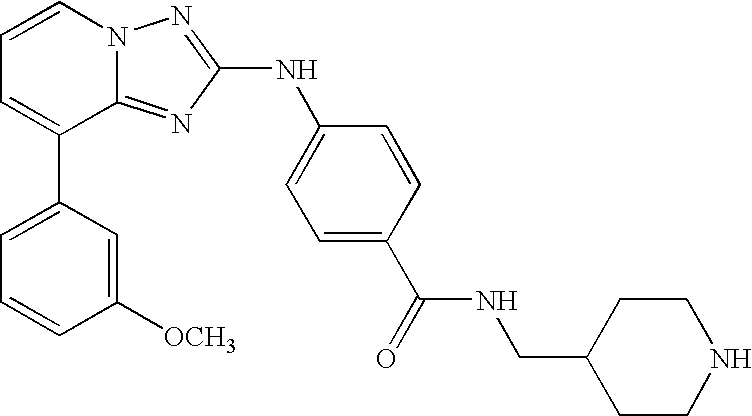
C1=C(C2=CC=CN3C2=NC(NC2=CC=C(C(=O)NCC4CCNCC4)C=C2)=N3)C=C([OCH3])C=C1
